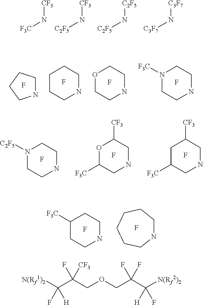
[CF3]N[F3C].[CF3]N[C2F5].[C2F5]N[C2F5].[C3F7]N[C3F7].N1([F3C])CCNCC1.F.N1CCCC1.C1CCNCC1.O1CCNCC1.F.F.F.N1([C2F5])CCNCC1.F.O1C([F3C])CNCC1[CF3].F.C1C([F3C])CNCC1[CF3].F.C1([F3C])CCNCC1.F.N1CCCCCC1.F.[N(Rf1)2]C(C(COCC(C([N(Rf2)2])([H])F)(F)F)(F)[CF3])(F)[H]
